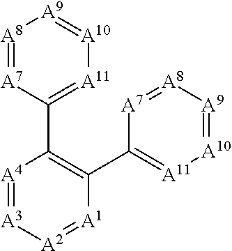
[A4]1=[A3][A2]=[A1]C(C2=[A11][A10]=[A9][A8]=[A7]2)=C1C1=[A11][A10]=[A9][A8]=[A7]1
